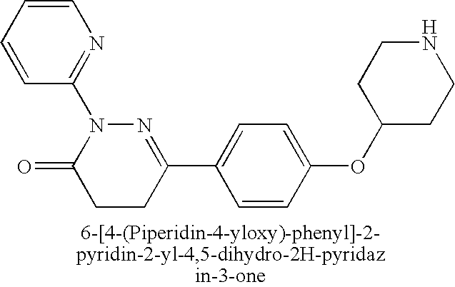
C1=CC(N2C(=O)CCC(C3=CC=C(OC4CCNCC4)C=C3)=N2)=NC=C1
